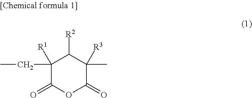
C1(CC)([R1])C(=O)OC(=O)C(C)([R3])C1[R2]
